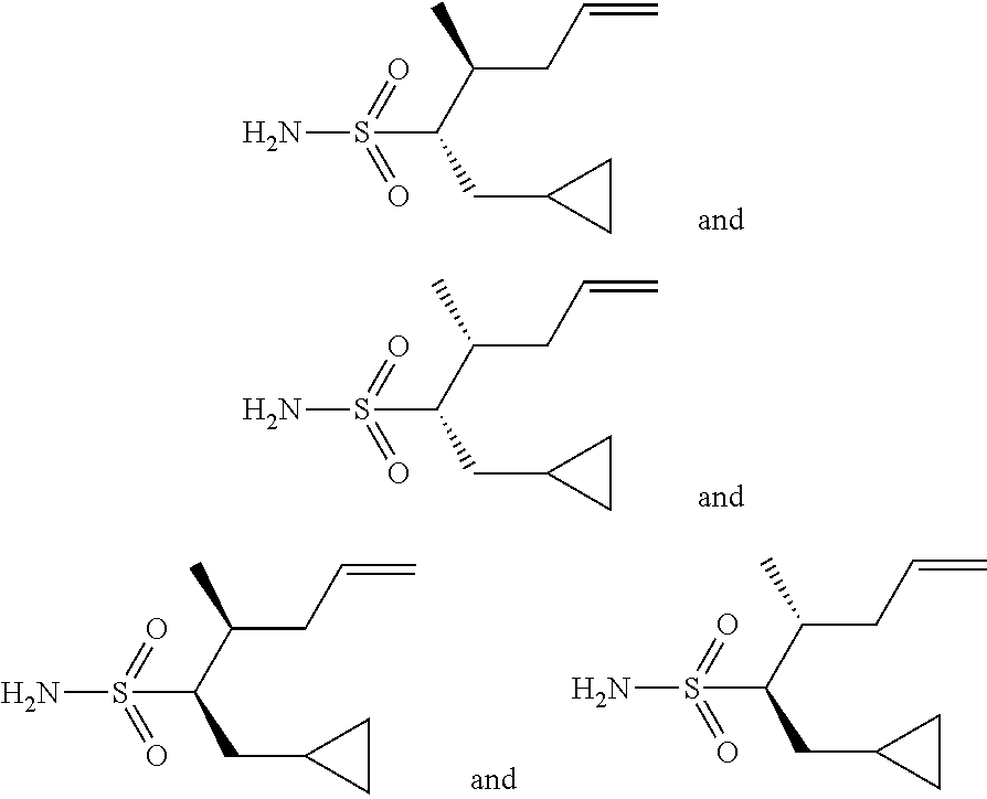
NS(C(C(CC=C)C)CC1CC1)(=O)=O.NS(C(C(CC=C)C)CC1CC1)(=O)=O.NS(C(C(CC=C)C)CC1CC1)(=O)=O.NS(C(C(CC=C)C)CC1CC1)(=O)=O
